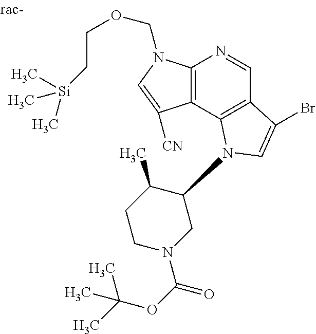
C12=C(C3=C(C=N1)C(Br)=CN3C1C(C)CCN(C(OC(C)(C)C)=O)C1)C([CN])=CN2COCC[Si](C)(C)C
